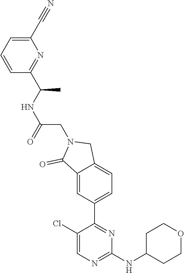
C1(Cl)=CN=C(NC2CCOCC2)N=C1C1=CC=C2C(=C1)C(=O)N(CC(NC(C1=NC(C#N)=CC=C1)C)=O)C2
